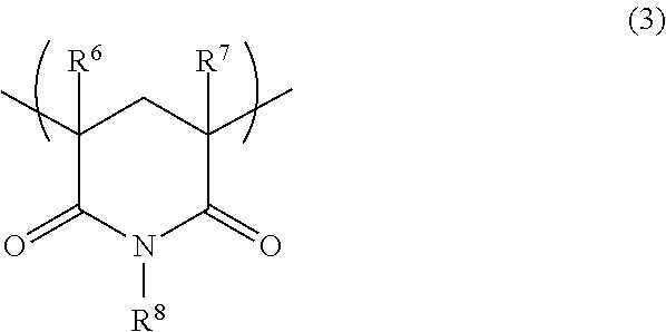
C1([R6])(C)C(=O)N([R8])C(=O)C([R7])(C)C1
